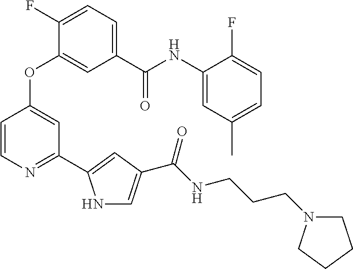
C1=C(C(NC2=CC(C)=CC=C2F)=O)C=C(OC2=CC(C3=CC(C(NCCCN4CCCC4)=O)=CN3)=NC=C2)C(F)=C1
